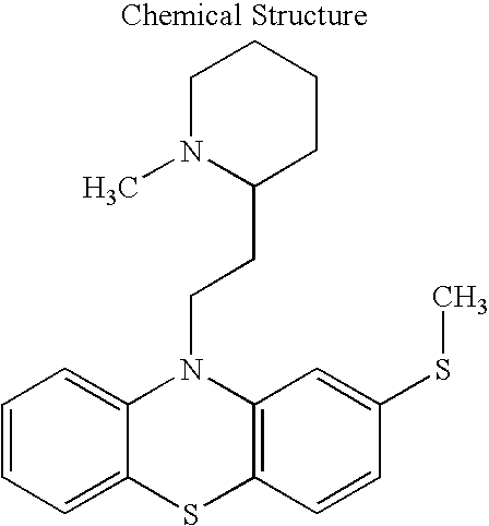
C1=CC=C2C(=C1)N(CCC1CCCCN1C)C1=C(S2)C=CC(SC)=C1
